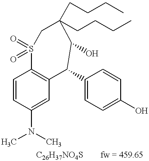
C1=CC(N(C)C)=CC2=C1S(=O)(=O)CC(CCCC)(CCCC)C(O)C2C1=CC=C(O)C=C1.[C26H37NO4S].[fw = 459.65]
